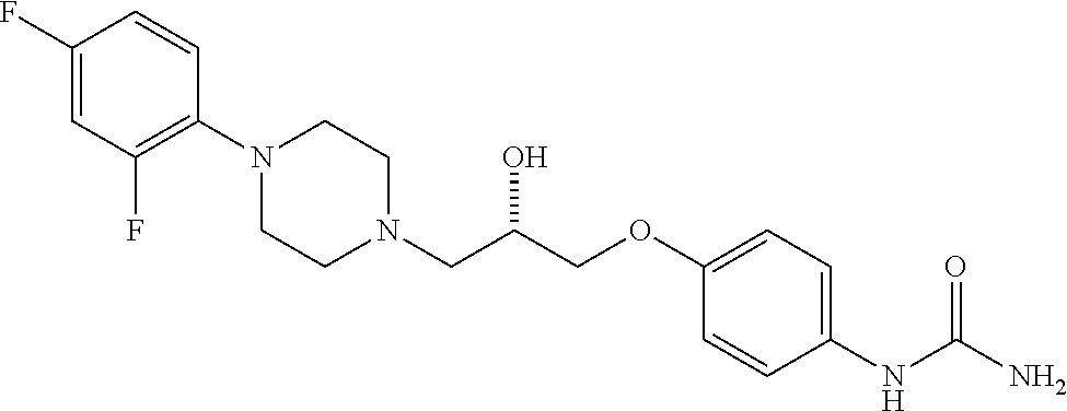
C1(F)=CC(F)=C(N2CCN(CC(COC3=CC=C(NC(N)=O)C=C3)O)CC2)C=C1
